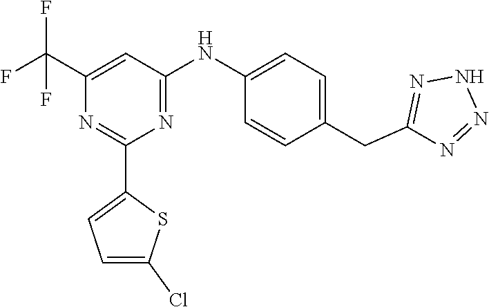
N1=C(NC2=CC=C(CC3=NNN=N3)C=C2)C=C(C(F)(F)F)N=C1C1=CC=C(Cl)S1
